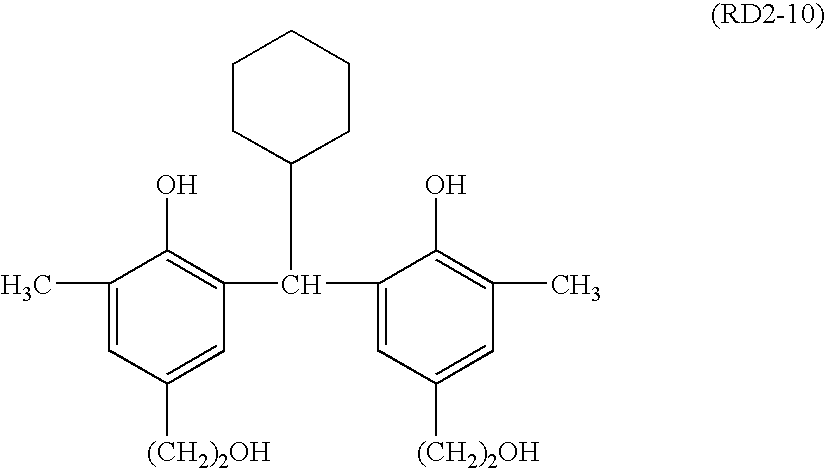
C1=C([(CH2)2OH])C=C(C)C(O)=C1C(C1=CC([(CH2)2OH])=CC(C)=C1O)C1CCCCC1
